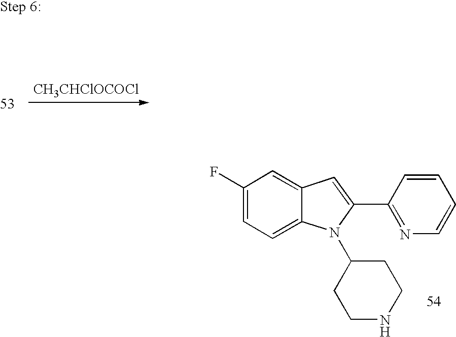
[CH3CHClOCOCl].C1(F)=CC=C2C(=C1)C=C(C1=NC=CC=C1)N2C1CCNCC1
